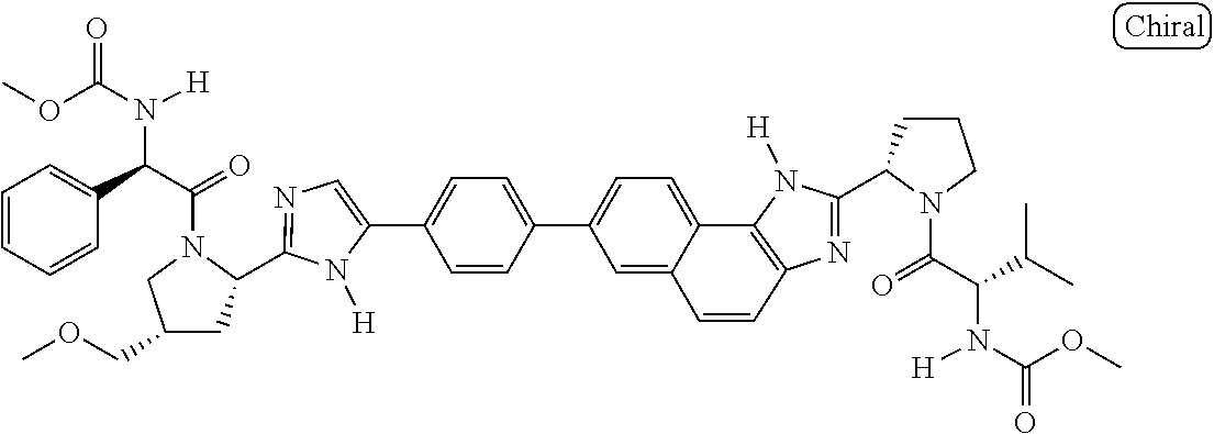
C1(C2=CC=C(C3=CC=C4C5=C(N=C(C6CCCN6C(=O)C(C(C)C)N([H])C(OC)=O)N5[H])C=CC4=C3)C=C2)=CN=C(C2CC(COC)CN2C(=O)C(C2=CC=CC=C2)N([H])C(OC)=O)N1[H]
